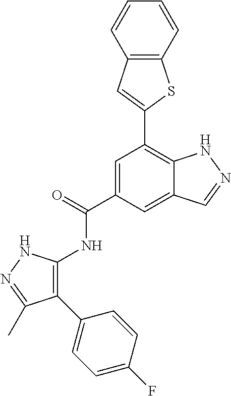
C1=C(C(=O)NC2=C(C3=CC=C(F)C=C3)C(C)=NN2)C=C2C(=C1C1=CC3=C(S1)C=CC=C3)NN=C2
